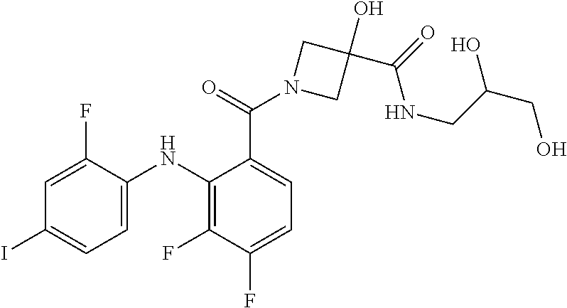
C1=C(F)C(NC2=C(F)C(F)=CC=C2C(=O)N2CC(C(=O)NCC(CO)O)(O)C2)=CC=C1I
